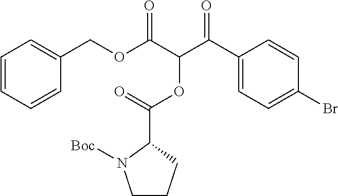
C1(C(C(C(OCC2=CC=CC=C2)=O)OC(C2N([Boc])CCC2)=O)=O)=CC=C(Br)C=C1
